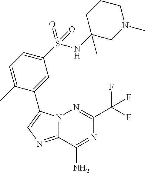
N12C(=NC=C1C1=CC(S(NC3(C)CCCN(C)C3)(=O)=O)=CC=C1C)C(N)=NC(C(F)(F)F)=N2
